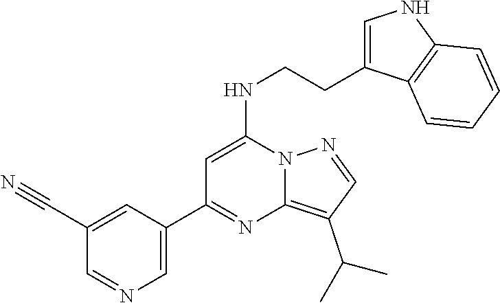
C1(C2=NC3=C(C(C)C)C=NN3C(NCCC3=CNC4=C3C=CC=C4)=C2)=CN=CC(C#N)=C1
